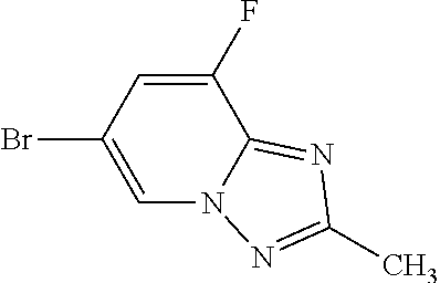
C1(F)=CC(Br)=CN2C1=NC(C)=N2
